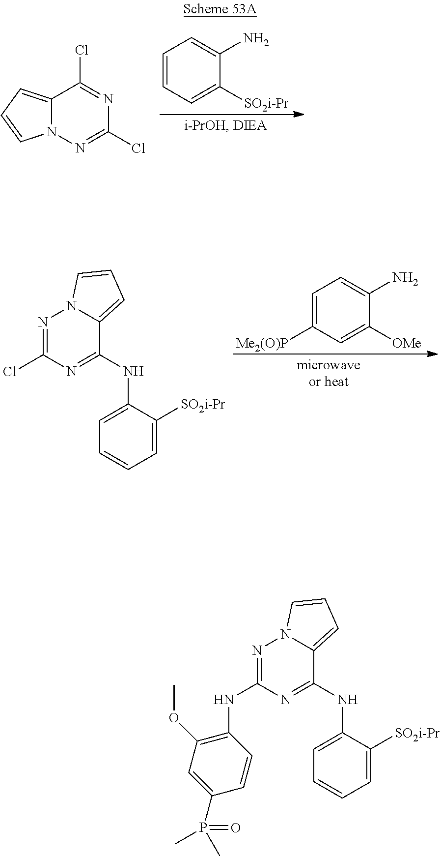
C12=CC=CN1N=C(Cl)N=C2Cl.C1=CC=C([SO2i-Pr])C(N)=C1.N1=C(Cl)N=C(NC2=CC=CC=C2[SO2i-Pr])C2=CC=CN12.C1=C([Me2(O)P])C=C([OMe])C(N)=C1.N1=C(NC2=C(OC)C=C(P(=O)(C)C)C=C2)N=C(NC2=CC=CC=C2[SO2i-Pr])C2=CC=CN12
